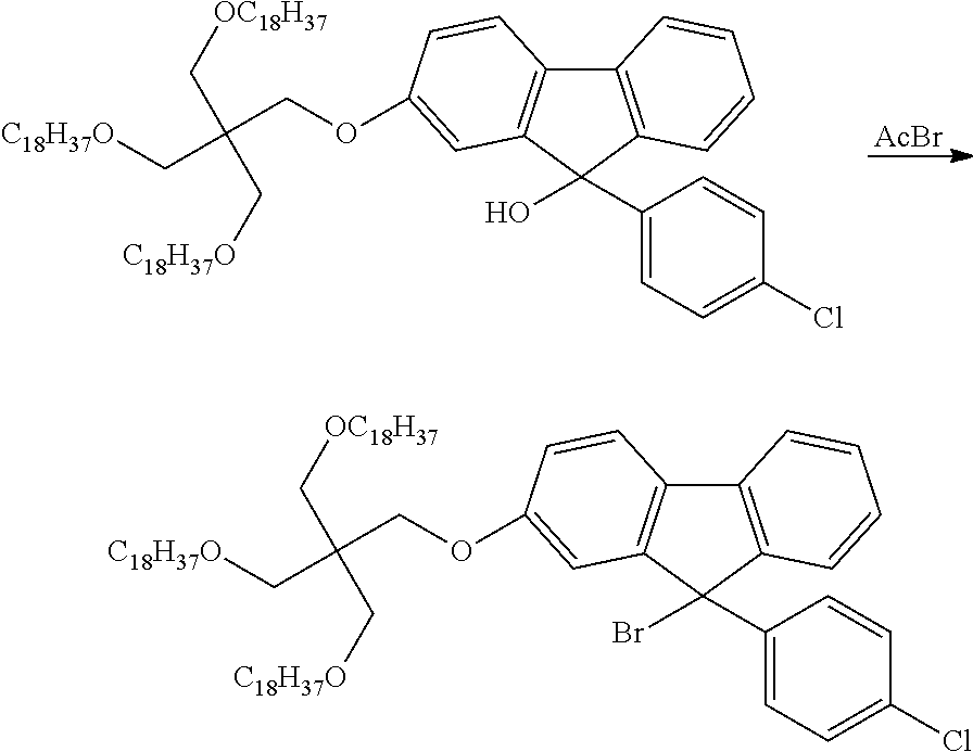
C12=C(C(O)(C3=CC=C(Cl)C=C3)C3=C1C=CC(OCC(C[C18H37O])(C[OC18H37])C[C18H37O])=C3)C=CC=C2.[AcBr].C12=C(C(Br)(C3=CC=C(Cl)C=C3)C3=C1C=CC(OCC(C[C18H37O])(C[OC18H37])C[C18H37O])=C3)C=CC=C2
